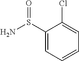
C1(S(N)=O)=CC=CC=C1Cl
